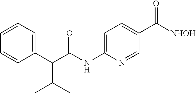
C1(C(C(NC2=CC=C(C([NHOH])=O)C=N2)=O)C(C)C)=CC=CC=C1
